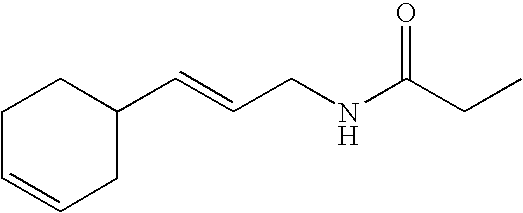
C1CC=CCC1C=CCNC(CC)=O
